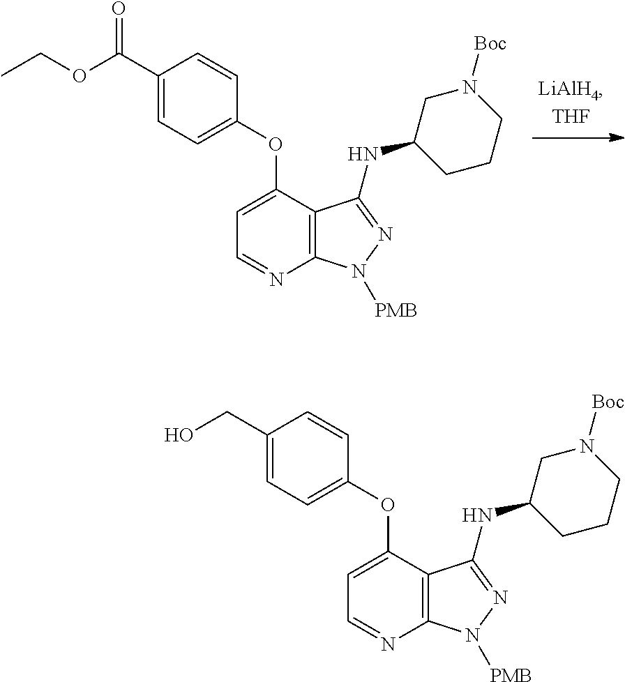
C1(OC2=CC=NC3=C2C(NC2CCCN([Boc])C2)=NN3[PMB])=CC=C(C(OCC)=O)C=C1.C1(OC2=CC=NC3=C2C(NC2CCCN([Boc])C2)=NN3[PMB])=CC=C(CO)C=C1
